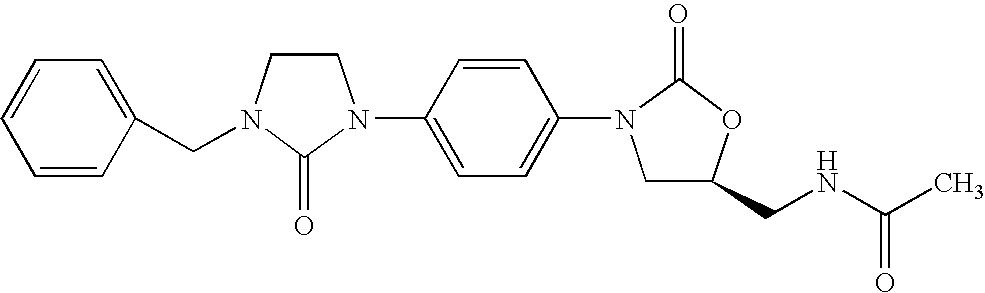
C1CN(CC2=CC=CC=C2)C(=O)N1C1=CC=C(N2CC(CNC(C)=O)OC2=O)C=C1
